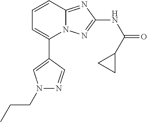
C1=CC2=NC(NC(C3CC3)=O)=NN2C(C2=CN(CCC)N=C2)=C1
